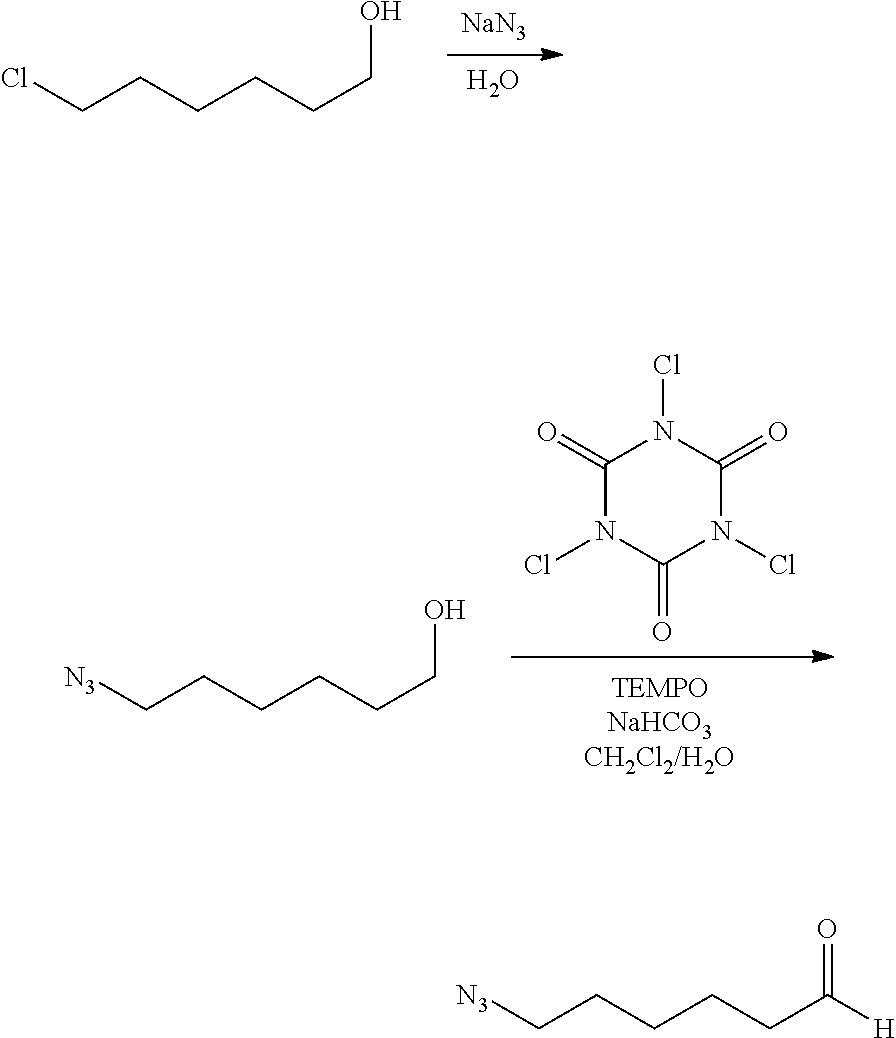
C1(=O)N(Cl)C(=O)N(Cl)C(=O)N1Cl.[N3]CCCCCCO.[NaN3].O.ClCCCCCCO.[N3]CCCCCC(=O)[H]
